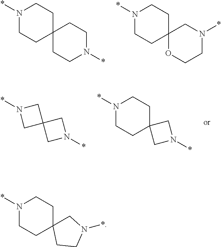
*N1CCC2(CC1)CCN(*)CC2.*N1CCC2(CC1)OCCN(*)C2.*N1CC2(C1)CN(*)C2.C1N(*)CC12CCN(*)CC2.*N1CCC2(CC1)CN(*)CC2
